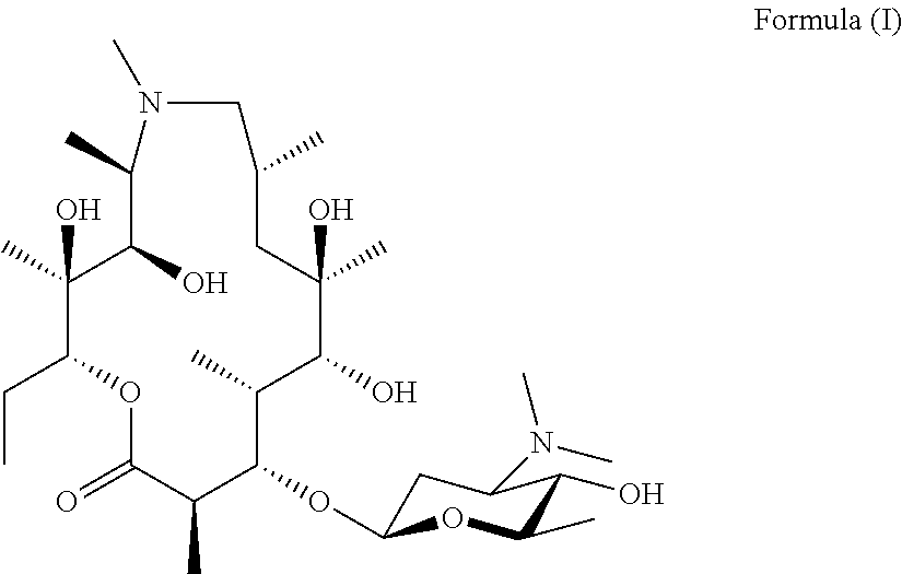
O1C(=O)C(C)C(OC2CC(N(C)C)C(O)C(C)O2)C(C)C(O)C(C)(O)CC(C)CN(C)C(C)C(O)C(C)(O)C1CC
